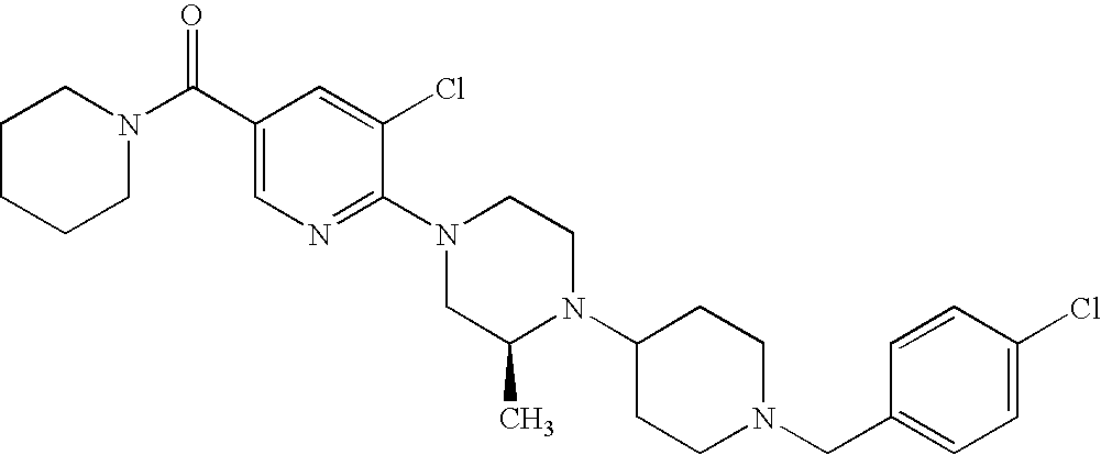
C1(Cl)=CC=C(CN2CCC(N3C(C)CN(C4=NC=C(C(N5CCCCC5)=O)C=C4Cl)CC3)CC2)C=C1
